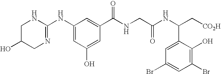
C1(NC2=NCC(O)CN2)=CC(O)=CC(C(NCC(NC(C2=CC(Br)=CC(Br)=C2O)C[CO2H])=O)=O)=C1
